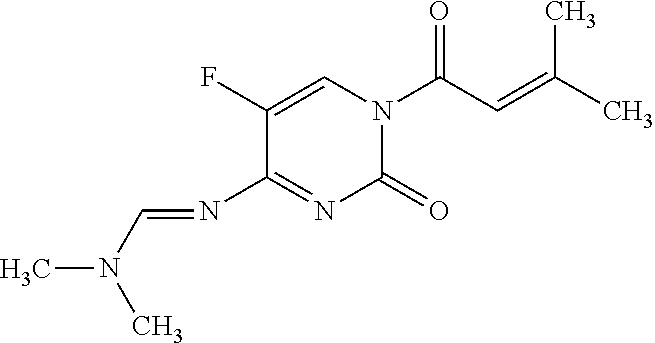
O=C(C=C(C)C)N1C=C(F)C(N=CN(C)C)=NC1=O
